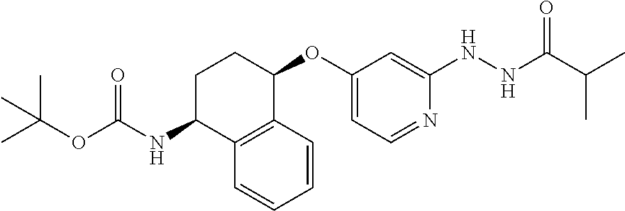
C1C(NC(OC(C)(C)C)=O)C2=C(C(OC3=CC=NC(NNC(C(C)C)=O)=C3)C1)C=CC=C2
